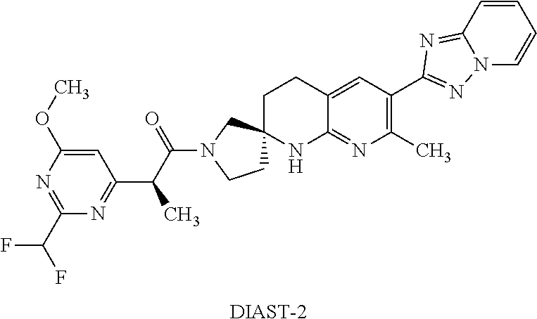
C1CN(C(C(C2=NC(C(F)F)=NC(OC)=C2)C)=O)CC12CCC1=CC(C3=NN4C=CC=CC4=N3)=C(C)N=C1N2.[DIAST-2]
